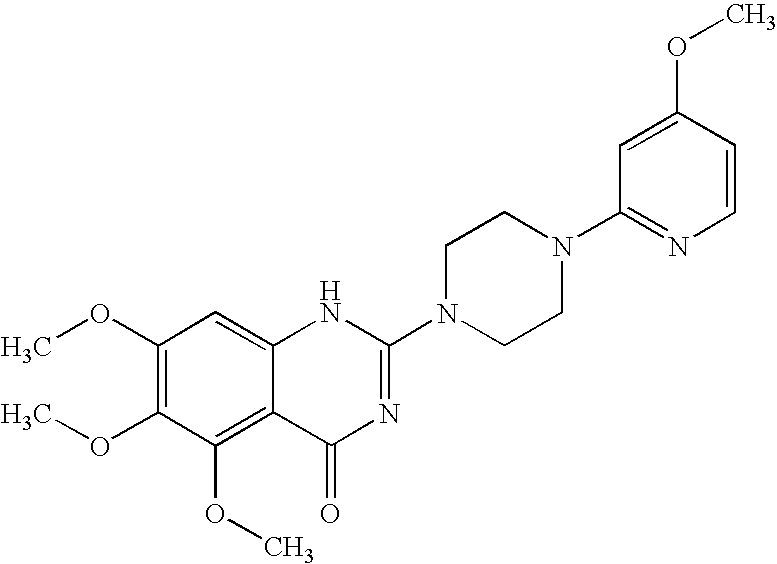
C1(OC)=C(OC)C(OC)=C2C(=C1)NC(N1CCN(C3=NC=CC(OC)=C3)CC1)=NC2=O
